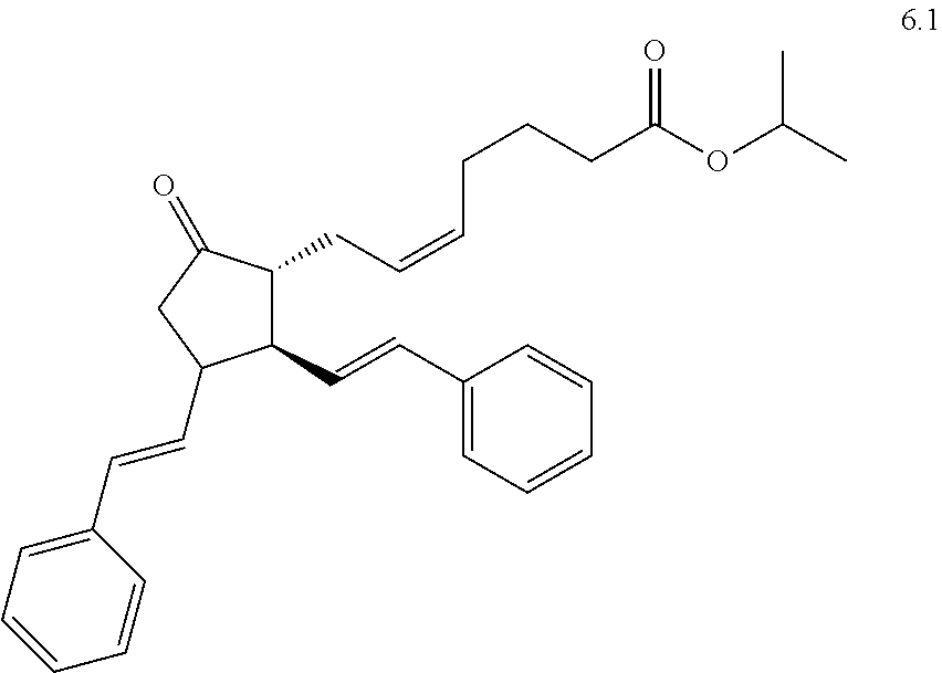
C1(C=CC2=CC=CC=C2)C(CC=CCCCC(=O)OC(C)C)C(=O)CC1C=CC1=CC=CC=C1
